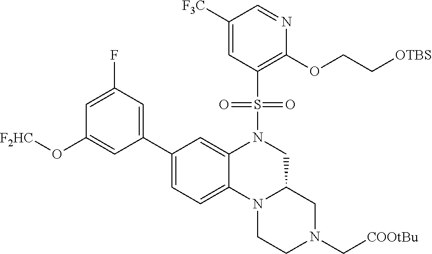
C1CN2C3=CC=C(C4=CC(F)=CC(O[F2HC])=C4)C=C3N(S(=O)(C3=C(OCC[OTBS])N=CC([F3C])=C3)=O)CC2CN1C[COOtBu]
